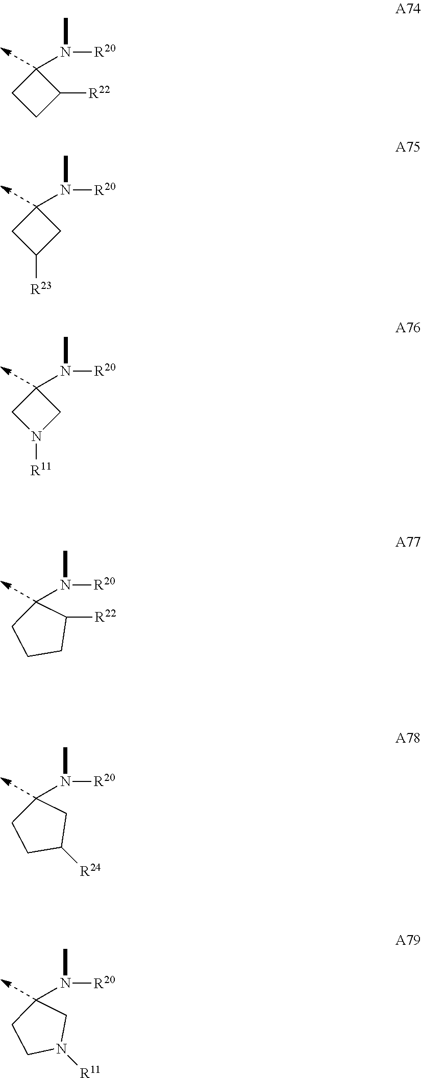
C1(N(C)[R20])CCC1[R22].C1(N(C)[R20])CC([R23])C1.C1(N(C)[R20])CN([R11])C1.N(C)([R20])C1CC([R24])CC1.N(C)([R20])C1C([R22])CCC1.N(C)([R20])C1CN([R11])CC1
